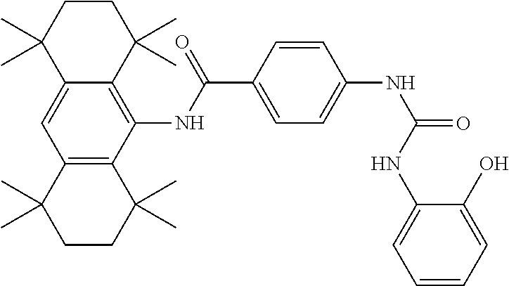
C12=CC3=C(C(NC(C4=CC=C(NC(=O)NC5=CC=CC=C5O)C=C4)=O)=C1C(C)(C)CCC2(C)C)C(C)(C)CCC3(C)C
